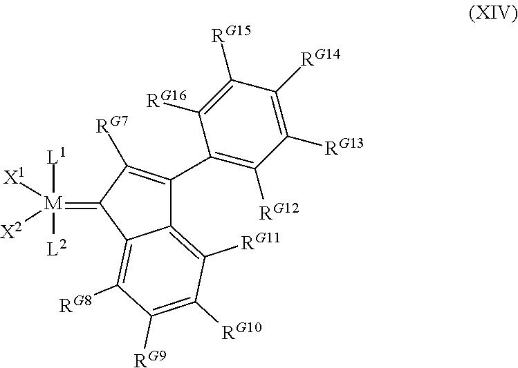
C12=C([RG11])C([RG10])=C([RG9])C([RG8])=C1C(=[M]([L1])([L2])([X1])[X2])C([RG7])=C2C1=C([RG12])C([RG13])=C([RG14])C([RG15])=C1[RG16]
